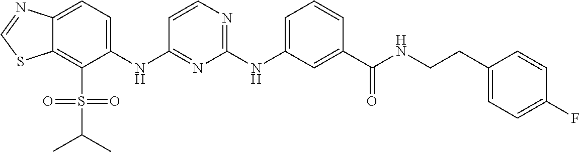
C12=C(S(=O)(=O)C(C)C)C(NC3=NC(NC4=CC=CC(C(=O)NCCC5=CC=C(F)C=C5)=C4)=NC=C3)=CC=C1N=CS2
